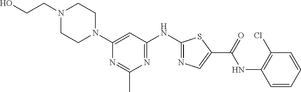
C1=CC=CC(NC(C2=CN=C(NC3=NC(C)=NC(N4CCN(CCO)CC4)=C3)S2)=O)=C1Cl
